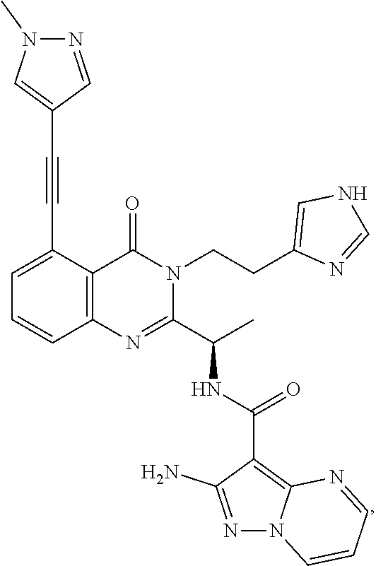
C1=C(C#CC2=CN(C)N=C2)C2=C(C=C1)N=C(C(C)NC(=O)C1=C3N(N=C1N)C=CC=N3)N(CCC1=CNC=N1)C2=O
